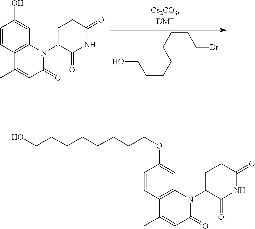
OCCCCCCCCBr.C1=CC2=C(C=C1O)N(C1C(=O)NC(=O)CC1)C(=O)C=C2C.C1=CC2=C(C=C1OCCCCCCCCO)N(C1C(=O)NC(=O)CC1)C(=O)C=C2C
